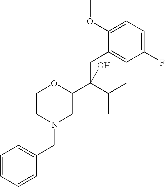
C1=CC=CC(CN2CC(C(C(C)C)(O)CC3=CC(F)=CC=C3OC)OCC2)=C1
